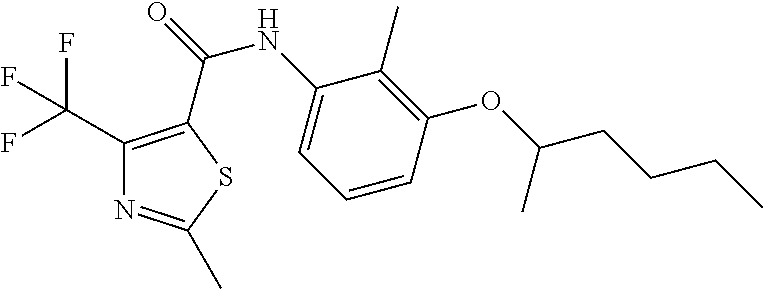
C1(C(F)(F)F)=C(C(=O)NC2=CC=CC(OC(CCCC)C)=C2C)SC(C)=N1
